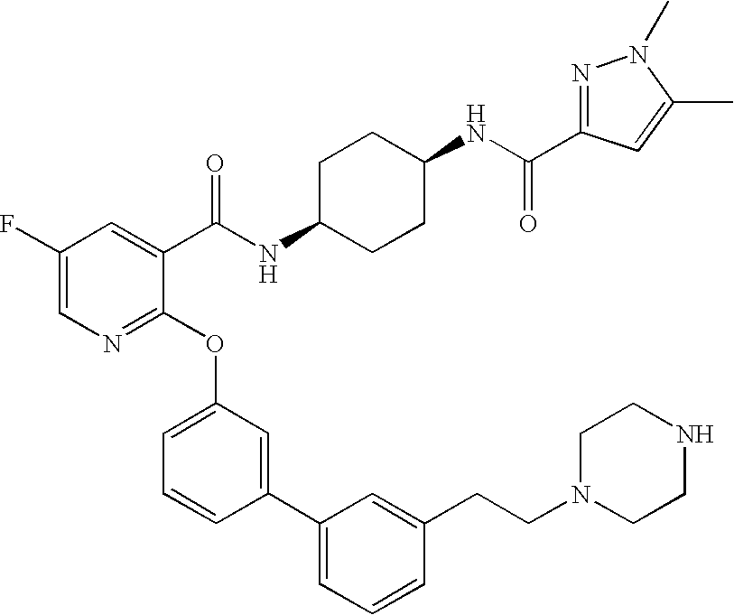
C1(C(NC2CCC(NC(C3=CC(F)=CN=C3OC3=CC=CC(C4=CC=CC(CCN5CCNCC5)=C4)=C3)=O)CC2)=O)=NN(C)C(C)=C1
